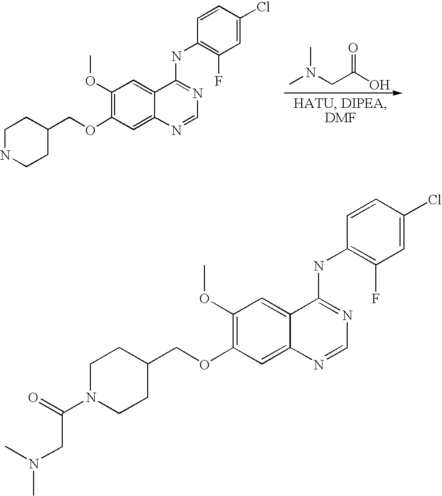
CN(CC(O)=O)C.C1NCCC(COC2=C(OC)C=C3C(=C2)N=CN=C3NC2=C(F)C=C(Cl)C=C2)C1.C1N(C(=O)CN(C)C)CCC(COC2=C(OC)C=C3C(=C2)N=CN=C3NC2=C(F)C=C(Cl)C=C2)C1
